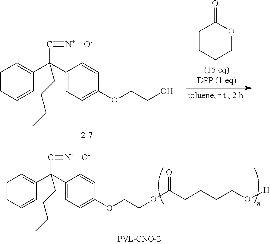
C1=CC=CC=C1C(C1=CC=C(OCCO)C=C1)(C#[N+][O-])CCCC.C1CCCOC1=O.C1=CC=CC=C1C(C1=CC=C(OCCOC(CCCCO[H])=O)C=C1)(C#[N+][O-])CCCC
